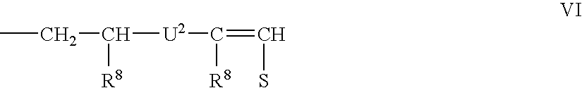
CCC([U2]C(=CS)[R8])[R8]
